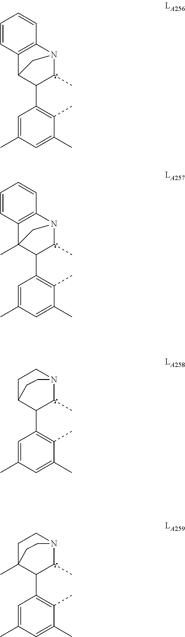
C1=C(C)C=C(C)C(C)=C1C1C(C)N2C3=C(C1C2)C=CC=C3.C1=C(C)C=C(C)C(C)=C1C1C(C)N2C3=C(C1(C)C2)C=CC=C3.C1=C(C)C=C(C)C(C)=C1C1C(C)N2CCC1CC2.C1=C(C)C=C(C)C(C)=C1C1C(C)N2CCC1(C)CC2
